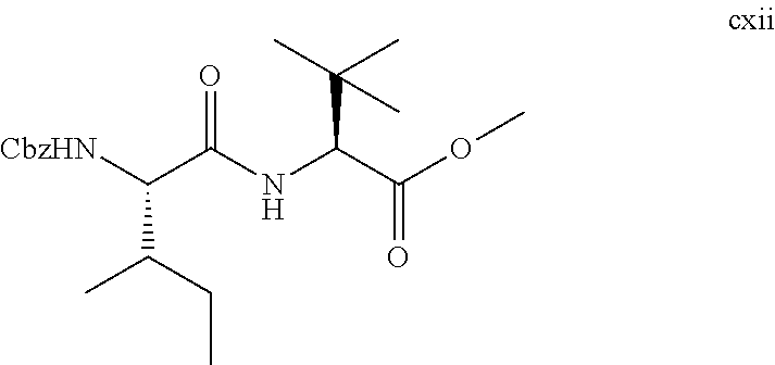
[CbzHN]C(C(NC(C(=O)OC)C(C)(C)C)=O)C(CC)C
